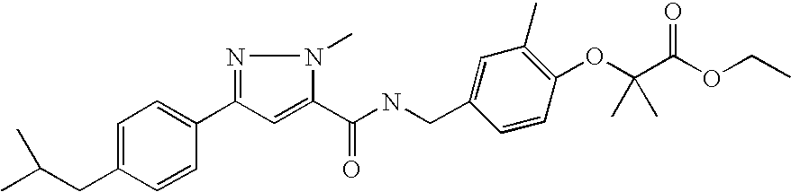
C1=C(CC(C)C)C=CC(C2=NN(C)C(C(NCC3=CC(C)=C(OC(C(OCC)=O)(C)C)C=C3)=O)=C2)=C1
